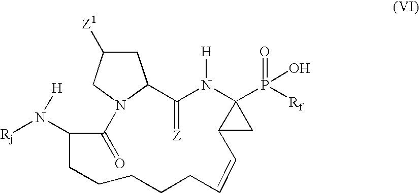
C1C([Z1])CN2C1C(=[Z])N([H])C1(P(=O)([Rf])O)C(C1)C=CCCCCCC(N([Rj])[H])C2=O
